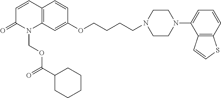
C12=C(C=C(OCCCCN3CCN(C4=CC=CC5=C4C=CS5)CC3)C=C1)N(COC(C1CCCCC1)=O)C(=O)C=C2
